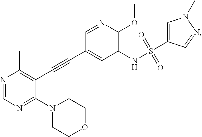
N1=CN=C(N2CCOCC2)C(C#CC2=CC(NS(=O)(=O)C3=CN(C)N=C3)=C(OC)N=C2)=C1C
